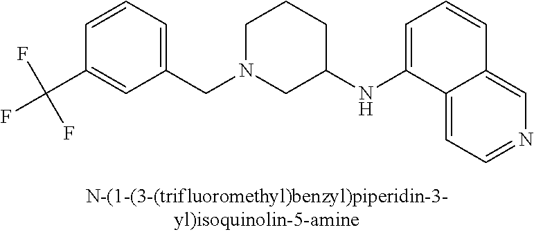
C1=CC=C(CN2CC(NC3=CC=CC4=CN=CC=C34)CCC2)C=C1C(F)(F)F
